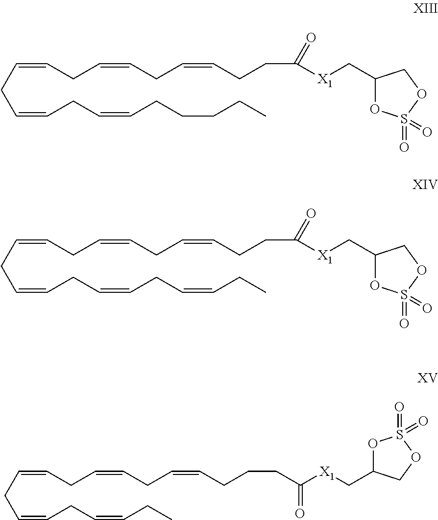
C(CC=CCC=CCC)=CCC=CCC=CCCCC([X1]CC1OS(=O)(=O)OC1)=O.C(CC=CCC=CCCCCC)=CCC=CCC=CCCC(=O)[X1]CC1OS(=O)(=O)OC1.C(CC=CCC=CCC=CCC)=CCC=CCC=CCCC(=O)[X1]CC1OS(=O)(=O)OC1
